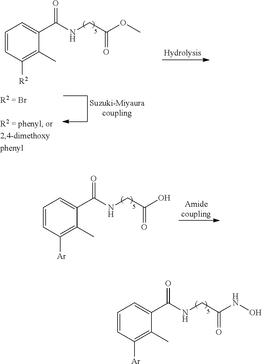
C(=O)(CNC(C1=CC=CC([Ar])=C1C)=O)NO.C(=O)(CNC(C1=CC=CC([R2])=C1C)=O)OC.C(=O)(CNC(C1=CC=CC([Ar])=C1C)=O)O
